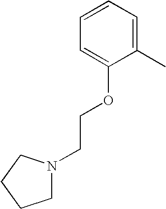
C1N(CCOC2=CC=CC=C2C)CCC1
